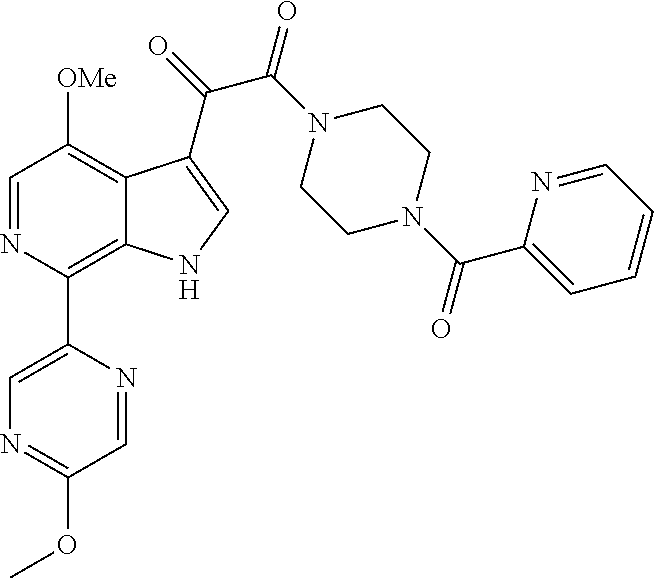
C1(C2=C3C(=C([OMe])C=N2)C(C(=O)C(N2CCN(C(C4=CC=CC=N4)=O)CC2)=O)=CN3)=CN=C(OC)C=N1
